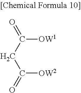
O=C(CC(=O)[OW2])[OW1]
